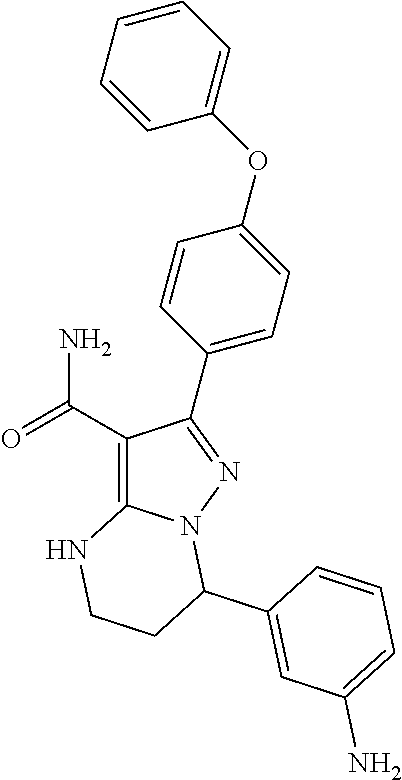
C1(C(=O)N)=C2N(N=C1C1=CC=C(OC3=CC=CC=C3)C=C1)C(C1=CC(N)=CC=C1)CCN2
